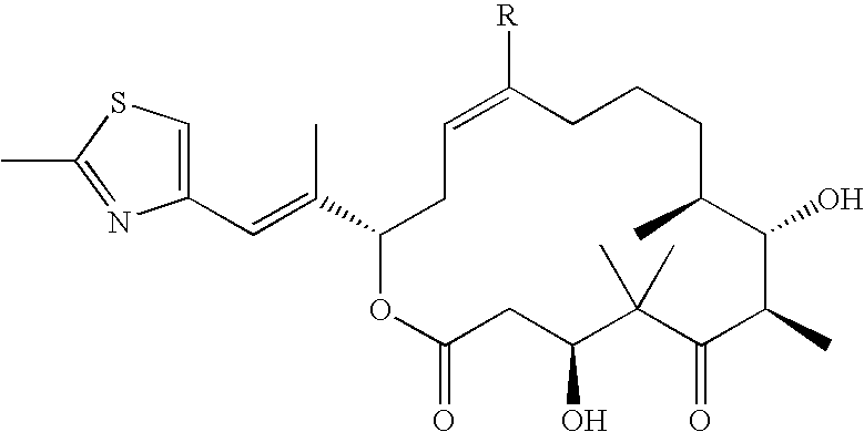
C1=C([R])CCCC(C)C(O)C(C)C(=O)C(C)(C)C(O)CC(=O)OC(C(=CC2=CSC(C)=N2)C)C1
